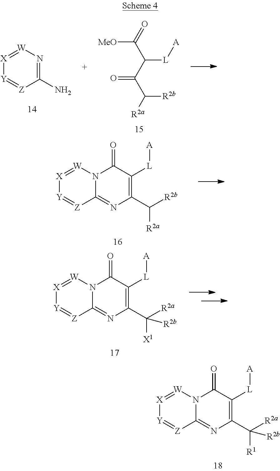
C12=NC(C([R2a])([R1])[R2b])=C([L][A])C(=O)N1[W]=[X][Y]=[Z]2.C1(N)=N[W]=[X][Y]=[Z]1.[MeO]C(=O)C(C(C([R2b])[R2a])=O)[L][A].C12=NC(C([R2a])[R2b])=C([L][A])C(=O)N1[W]=[X][Y]=[Z]2.C12=NC(C([R2a])([X1])[R2b])=C([L][A])C(=O)N1[W]=[X][Y]=[Z]2
